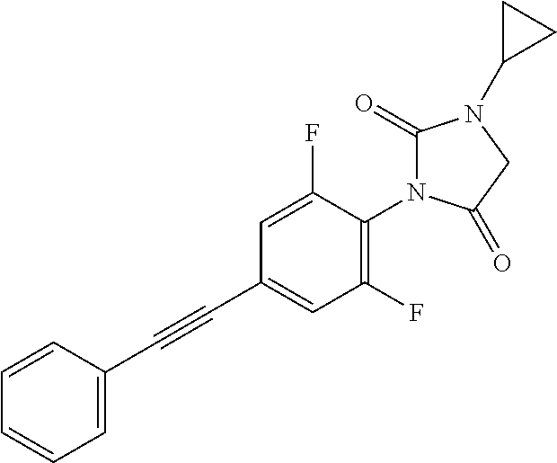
C1=CC=CC(C#CC2=CC(F)=C(N3C(=O)N(C4CC4)CC3=O)C(F)=C2)=C1
